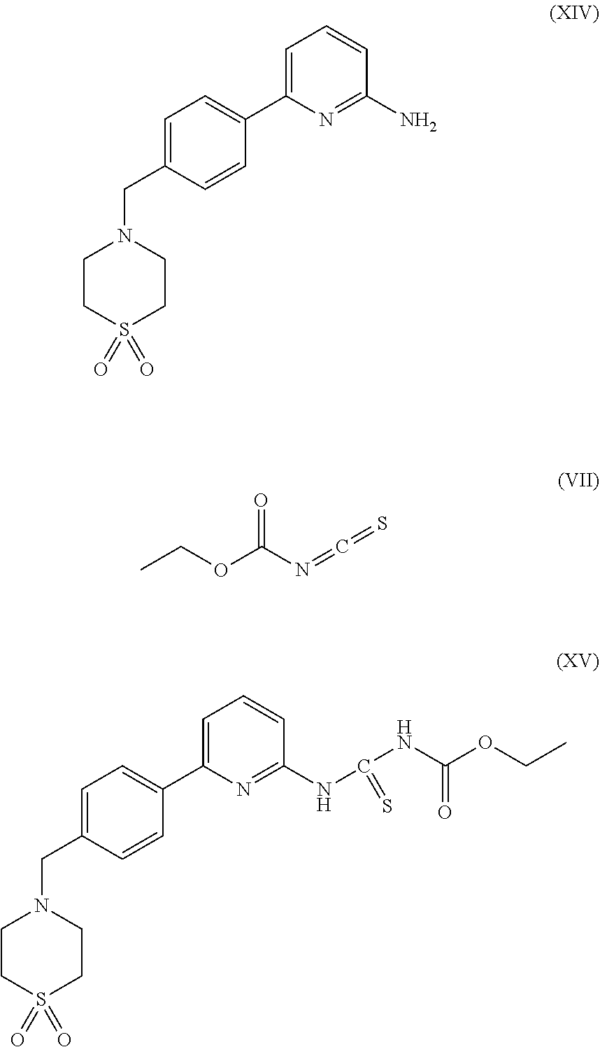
C1=C(C2=CC=C(CN3CCS(=O)(=O)CC3)C=C2)N=C(N)C=C1.CCOC(N=C=S)=O.C1=C(C2=CC=C(CN3CCS(=O)(=O)CC3)C=C2)N=C(NC(=S)NC(OCC)=O)C=C1
